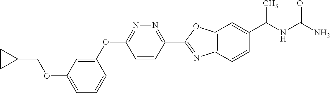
O(C1=CC=CC(OC2=NN=C(C3=NC4=C(O3)C=C(C(NC(N)=O)C)C=C4)C=C2)=C1)CC1CC1
